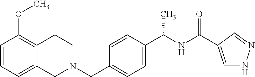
C1=CC=C2C(=C1OC)CCN(CC1=CC=C(C(NC(=O)C3=CNN=C3)C)C=C1)C2
